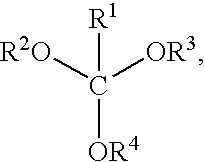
[R2O]C([OR3])([R1])[OR4]
